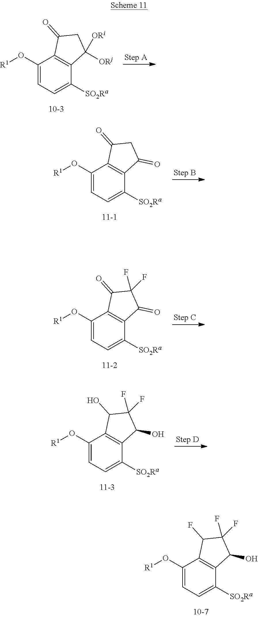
C1(O[R1])=CC=C([SO2Ra])C2=C1C(F)C(F)(F)C2O.C1(O[R1])=CC=C([SO2Ra])C2=C1C(=O)CC2([ORj])[ORi].C1(O[R1])=CC=C([SO2Ra])C2=C1C(=O)CC2=O.C1(O[R1])=CC=C([SO2Ra])C2=C1C(=O)C(F)(F)C2=O.C1(O[R1])=CC=C([SO2Ra])C2=C1C(O)C(F)(F)C2O
